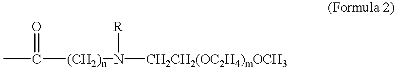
CC(=O)[(CH2)n]N([CH2CH2(OC2H4)mOCH3])[R]
